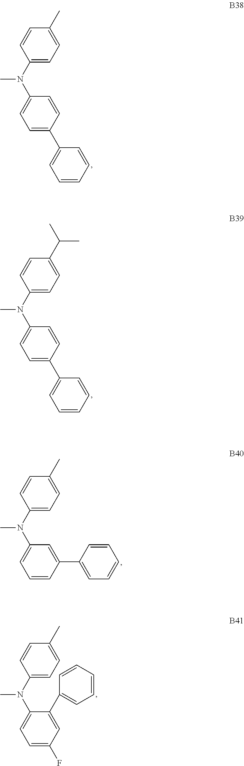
C1=C(C2=CC=CC=C2)C=CC(N(C2=CC=C(C)C=C2)C)=C1.C1=C(C2=CC=CC=C2)C=CC(N(C2=CC=C(C(C)C)C=C2)C)=C1.C1=CC(C2=CC=CC=C2)=CC(N(C2=CC=C(C)C=C2)C)=C1.C1=C(F)C=C(C2=CC=CC=C2)C(N(C2=CC=C(C)C=C2)C)=C1
